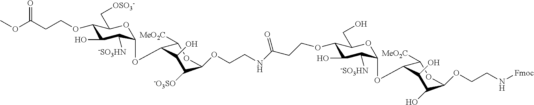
O(C(CCOC1C(O)C([-SO3HN])C(OC2C([MeO2C])OC(OCCNC(CCOC3C(O)C([-SO3HN])C(OC4C([MeO2C])OC(OCCN[Fmoc])C(O)C4O)OC3CO)=O)C([-O3SO])C2O)OC1C[OSO3-])=O)C
